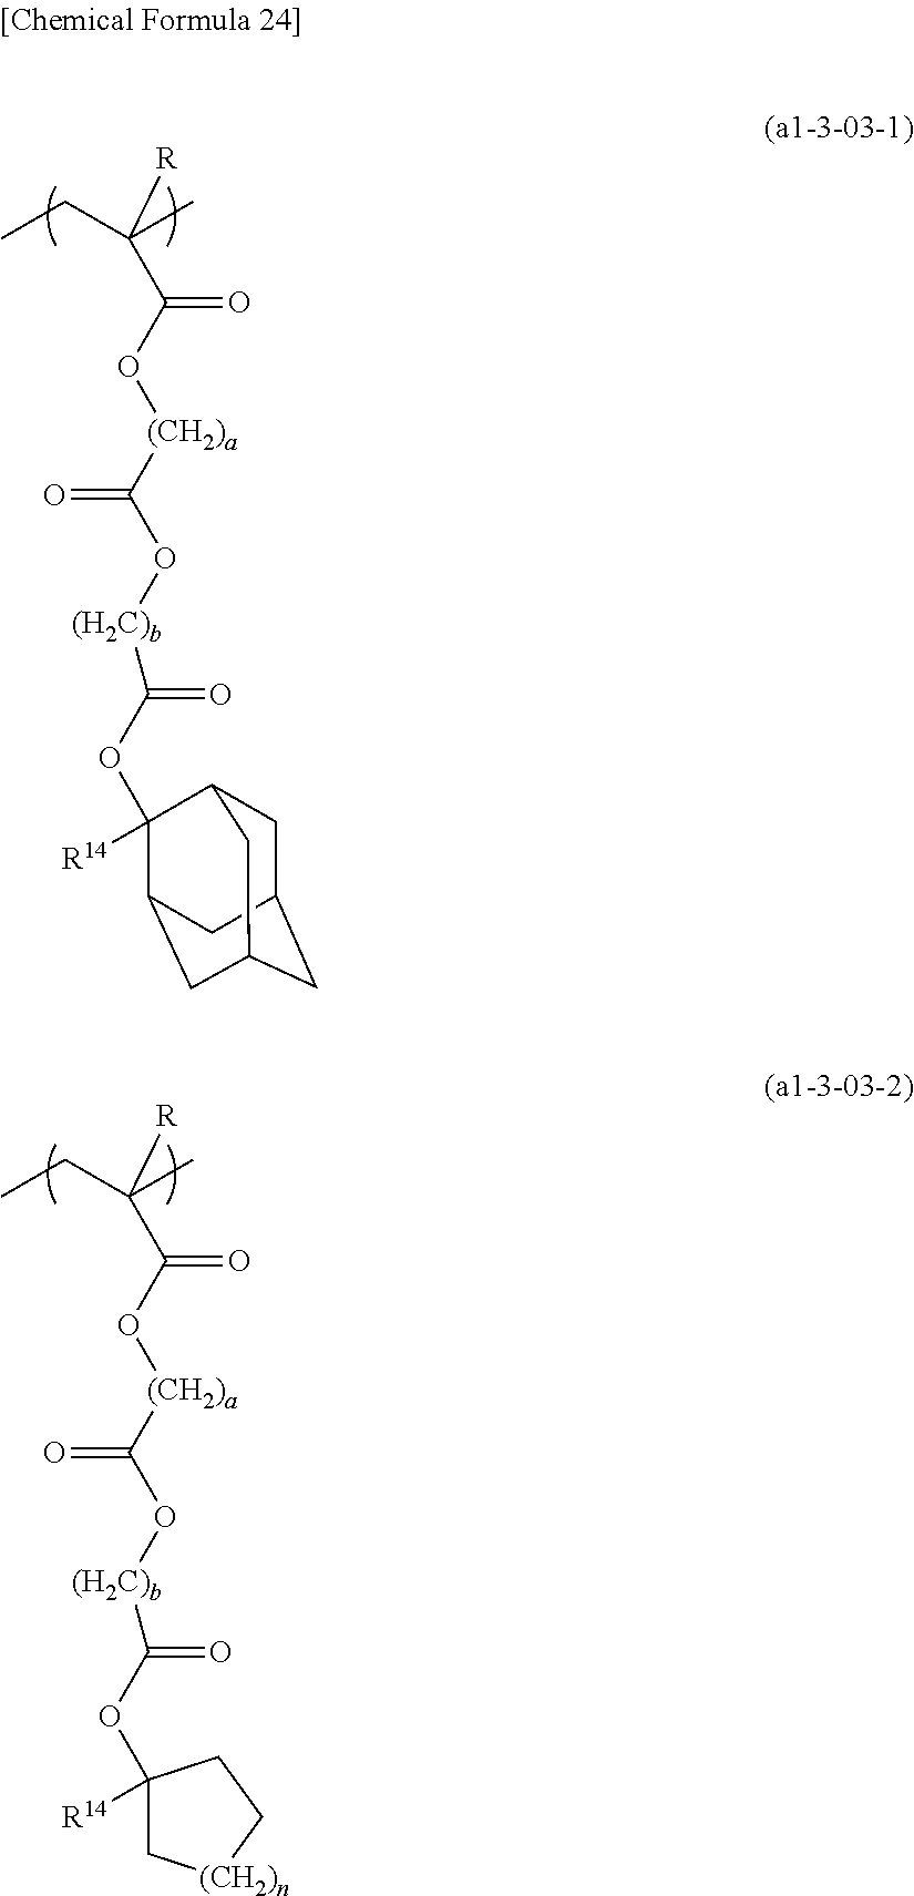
CCC(C)([R])C(O[(CH2)a]C(O[(H2C)b]C(OC1([R14])C2CC3CC(CC1C3)C2)=O)=O)=O.CCC(C)([R])C(O[(CH2)a]C(O[(H2C)b]C(OC1([R14])C[(CH2)n]CC1)=O)=O)=O
